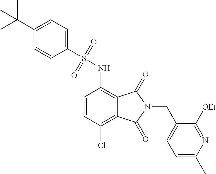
C1(S(NC2=C3C(=C(Cl)C=C2)C(=O)N(CC2=CC=C(C)N=C2[OEt])C3=O)(=O)=O)=CC=C(C(C)(C)C)C=C1
